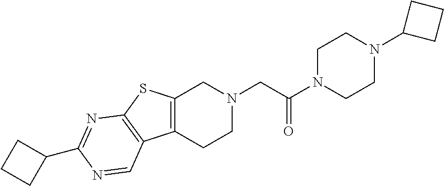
C1N(C(CN2CC3=C(CC2)C2=C(S3)N=C(C3CCC3)N=C2)=O)CCN(C2CCC2)C1
